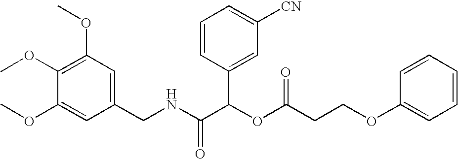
C1(CNC(C(OC(=O)CCOC2=CC=CC=C2)C2=CC([CN])=CC=C2)=O)=CC(OC)=C(OC)C(OC)=C1
